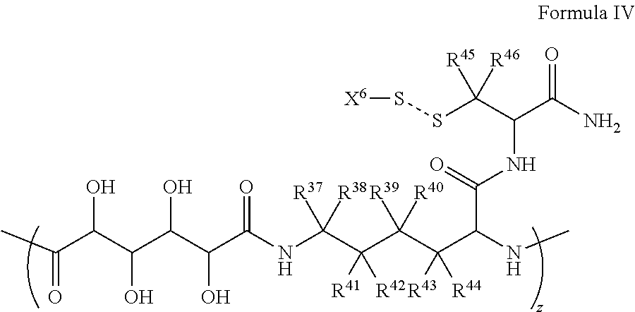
CC(C(C(C(C(C(NC(C(C(C(C(NC)C(NC(C(=O)N)C(SS[X6])([R45])[R46])=O)([R43])[R44])([R40])[R39])([R42])[R41])([R37])[R38])=O)O)O)O)O)=O
